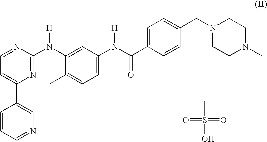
C1=CC=NC=C1C1=CC=NC(N(C2=CC(N(C(C3=CC=C(CN4CCN(C)CC4)C=C3)=O)[H])=CC=C2C)[H])=N1.CS(O)(=O)=O
